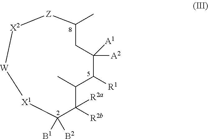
C1([A2])([A1])C([R1])C(C)C([R2a])([R2b])C([B1])([B2])[X1][W][X2][Z]C(C)C1
